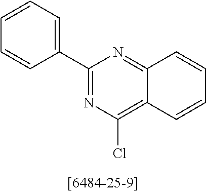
C1=CC=C(C2=NC(Cl)=C3C(=N2)C=CC=C3)C=C1
